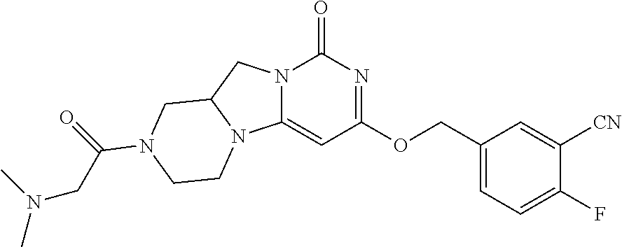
C12=CC(OCC3=CC=C(F)C([CN])=C3)=NC(=O)N1CC1N2CCN(C(CN(C)C)=O)C1
